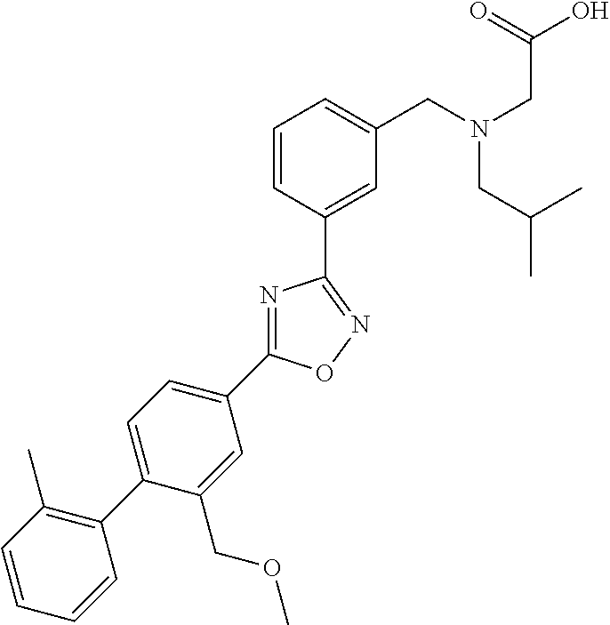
C1=CC=CC(C2=CC=C(C3=NC(C4=CC(CN(CC(O)=O)CC(C)C)=CC=C4)=NO3)C=C2COC)=C1C
